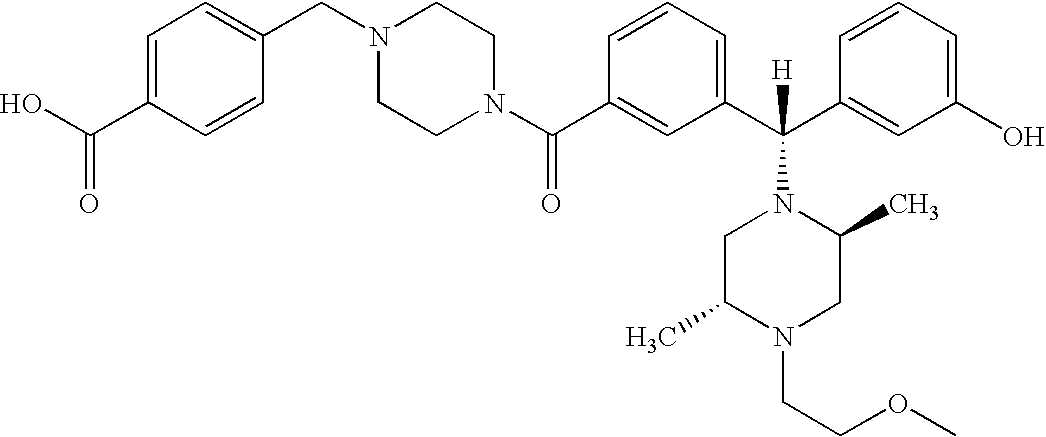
C1(C(N2CCN(CC3=CC=C(C(O)=O)C=C3)CC2)=O)=CC(C(C2=CC(O)=CC=C2)([H])N2CC(C)N(CCOC)CC2C)=CC=C1
